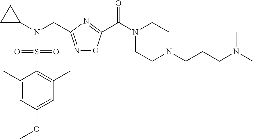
C1=C(OC)C=C(C)C(S(N(C2CC2)CC2=NOC(C(N3CCN(CCCN(C)C)CC3)=O)=N2)(=O)=O)=C1C
